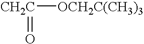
[CH2C]([OCH2C(CH3)3])=O
